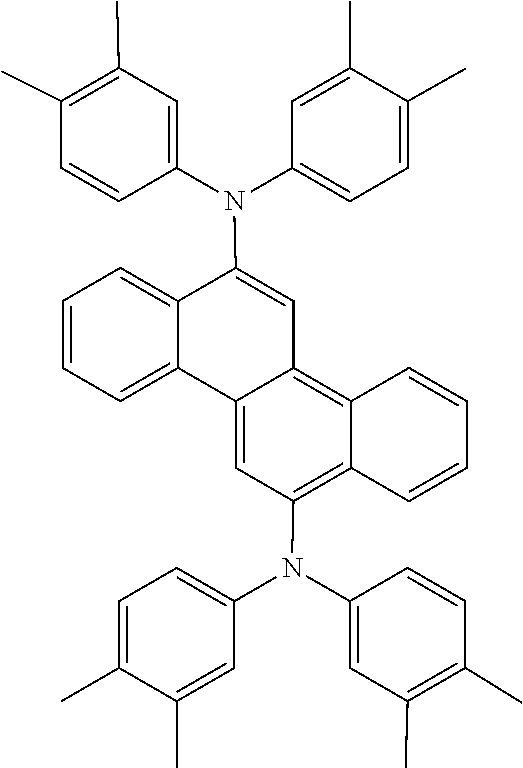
C12=CC(N(C3=CC=C(C)C(C)=C3)C3=CC(C)=C(C)C=C3)=C3C(=C1C=C(N(C1=CC(C)=C(C)C=C1)C1=CC=C(C)C(C)=C1)C1=CC=CC=C21)C=CC=C3
